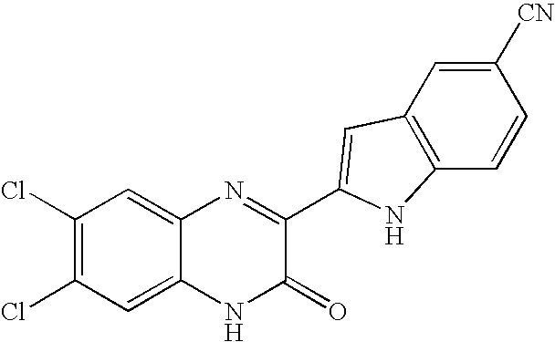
C1=C2C(=CC(Cl)=C1Cl)N=C(C1=CC3=C(C=CC([CN])=C3)N1)C(=O)N2
